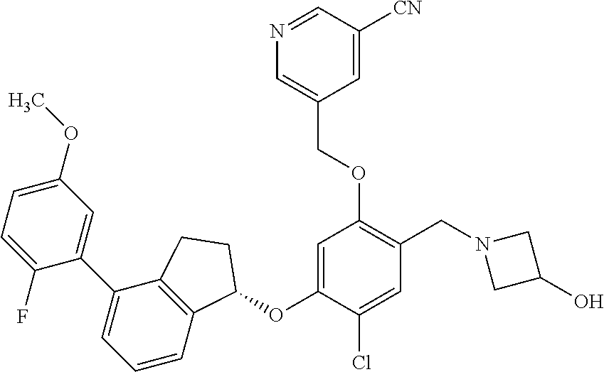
C1(F)=CC=C(OC)C=C1C1=CC=CC2=C1CCC2OC1=CC(OCC2=CN=CC([CN])=C2)=C(CN2CC(O)C2)C=C1Cl
